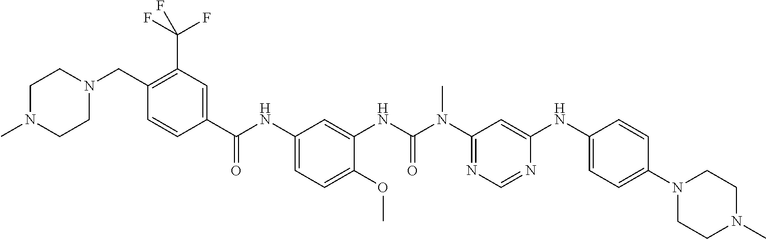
C1(C(NC2=CC=C(OC)C(NC(N(C3=NC=NC(NC4=CC=C(N5CCN(C)CC5)C=C4)=C3)C)=O)=C2)=O)=CC(C(F)(F)F)=C(CN2CCN(C)CC2)C=C1
